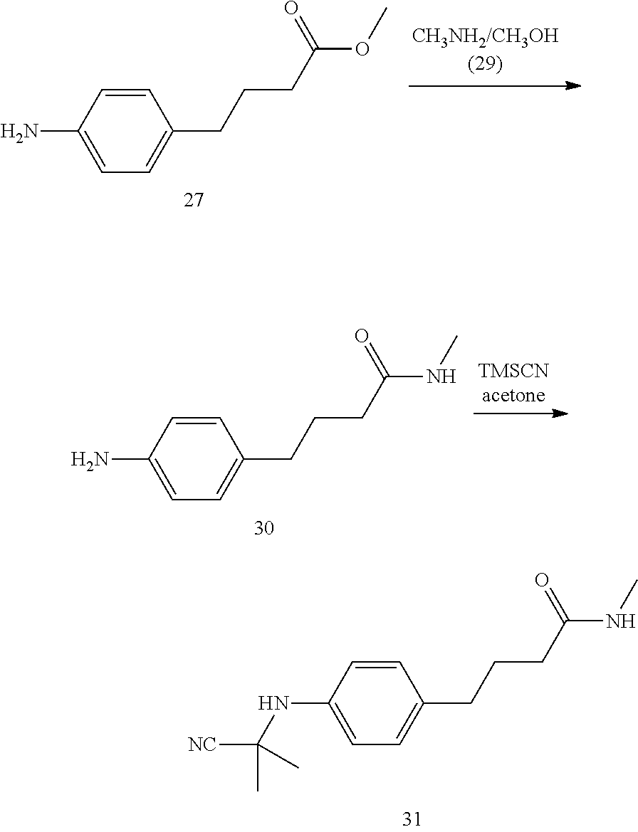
C1=CC(NC([NC])(C)C)=CC=C1CCCC(NC)=O.C1=CC(N)=CC=C1CCCC(OC)=O.C1=CC(N)=CC=C1CCCC(NC)=O
